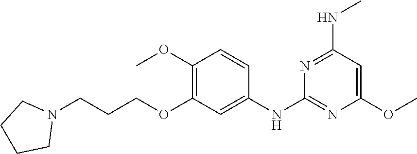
C1(OC)=CC(NC)=NC(NC2=CC(OCCCN3CCCC3)=C(OC)C=C2)=N1
